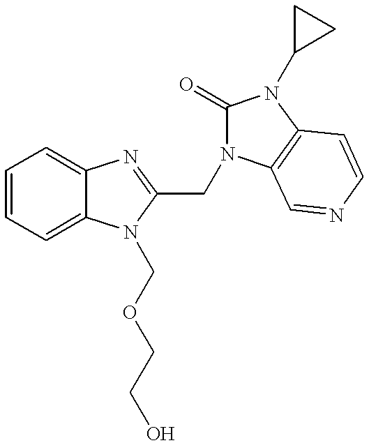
C1=CC=C2C(=C1)N=C(CN1C(=O)N(C3CC3)C3=C1C=NC=C3)N2COCCO
